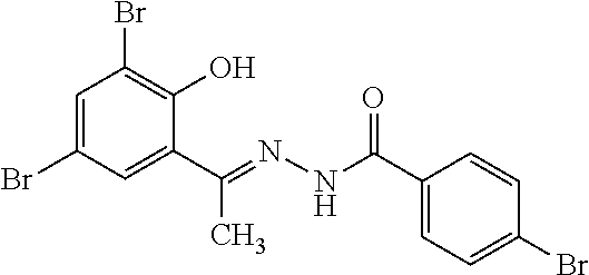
C1=C(Br)C=C(C(=NNC(C2=CC=C(Br)C=C2)=O)C)C(O)=C1Br
